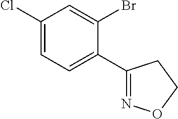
C1(C2=NOCC2)=CC=C(Cl)C=C1Br
